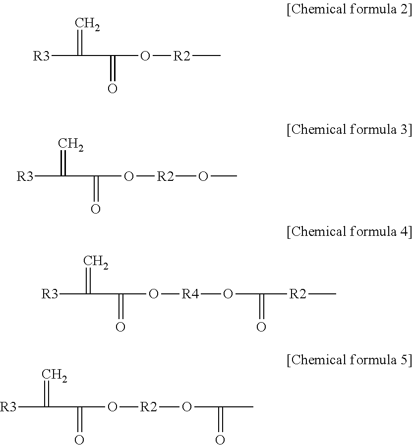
[R3]C(=C)C(=O)O[R2]C.[R3]C(=C)C(=O)O[R2]OC.[R3]C(=C)C(=O)O[R4]OC(=O)[R2]C.[R3]C(=C)C(=O)O[R2]OC(=O)C
